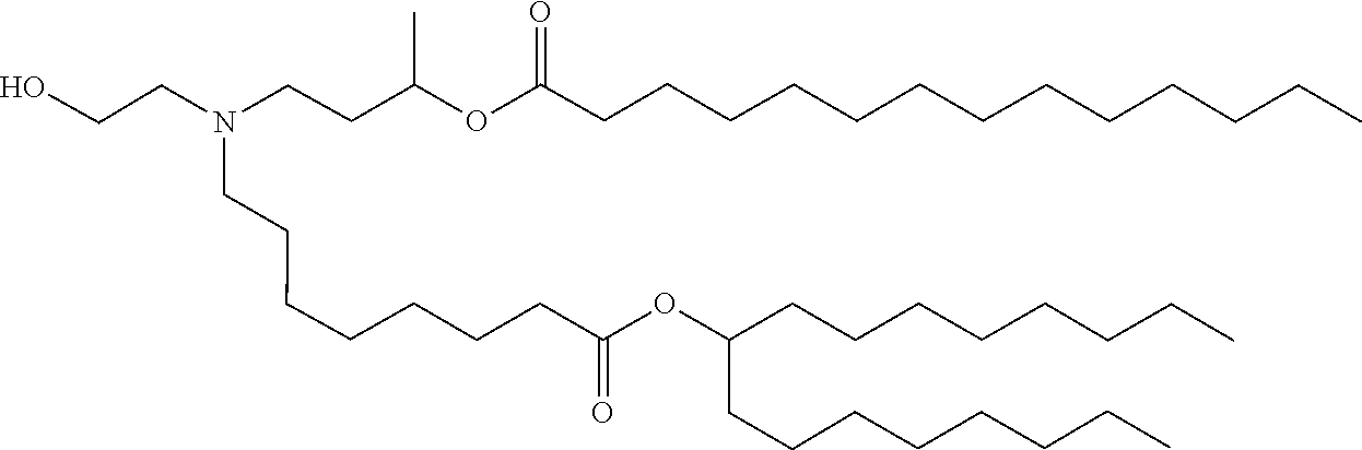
C(C(=O)OC(CCCCCCCC)CCCCCCCC)CCCCCCN(CCO)CCC(C)OC(CCCCCCCCCCCCC)=O
